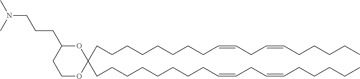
C(CCCCCCCC=CCC=CCCCCC)C1(CCCCCCCCC=CCC=CCCCCC)OCCC(CCCN(C)C)O1
